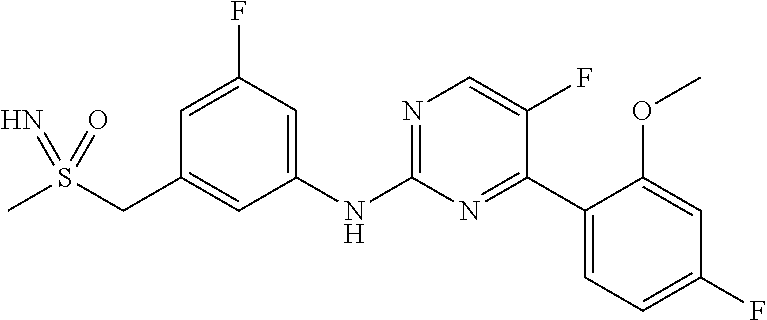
C1=C(F)C=C(NC2=NC=C(F)C(C3=CC=C(F)C=C3OC)=N2)C=C1CS(C)(=N)=O
